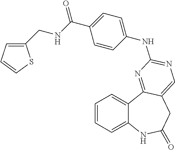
C1=CC=C2C(=C1)C1=NC(NC3=CC=C(C(=O)NCC4=CC=CS4)C=C3)=NC=C1CC(=O)N2
